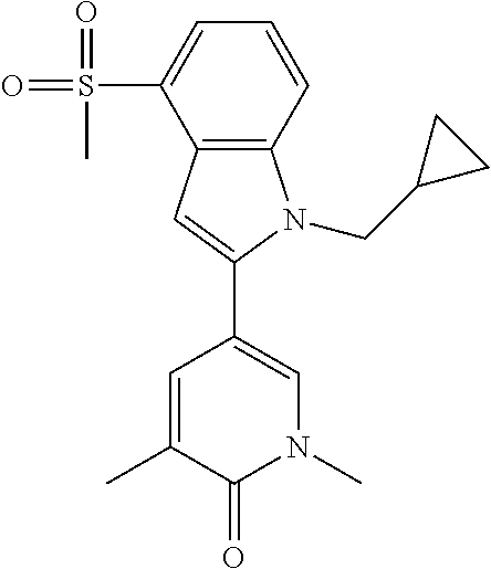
CC1=CC(C2=CC3=C(N2CC2CC2)C=CC=C3S(=O)(=O)C)=CN(C)C1=O
